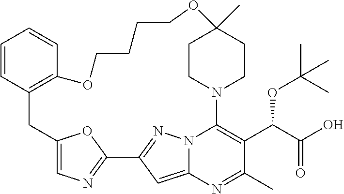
C1=CC2=C(C=C1)OCCCCOC1(C)CCN(C3=C(C(C(O)=O)OC(C)(C)C)C(C)=NC4=CC(=NN43)C3=NC=C(C2)O3)CC1
